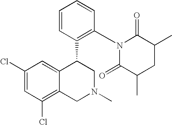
C1(Cl)=CC(Cl)=C2C(=C1)C(C1=C(N3C(=O)C(C)CC(C)C3=O)C=CC=C1)CN(C)C2
